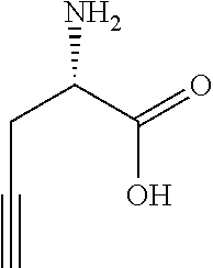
C(C(C(=O)O)N)C#C
